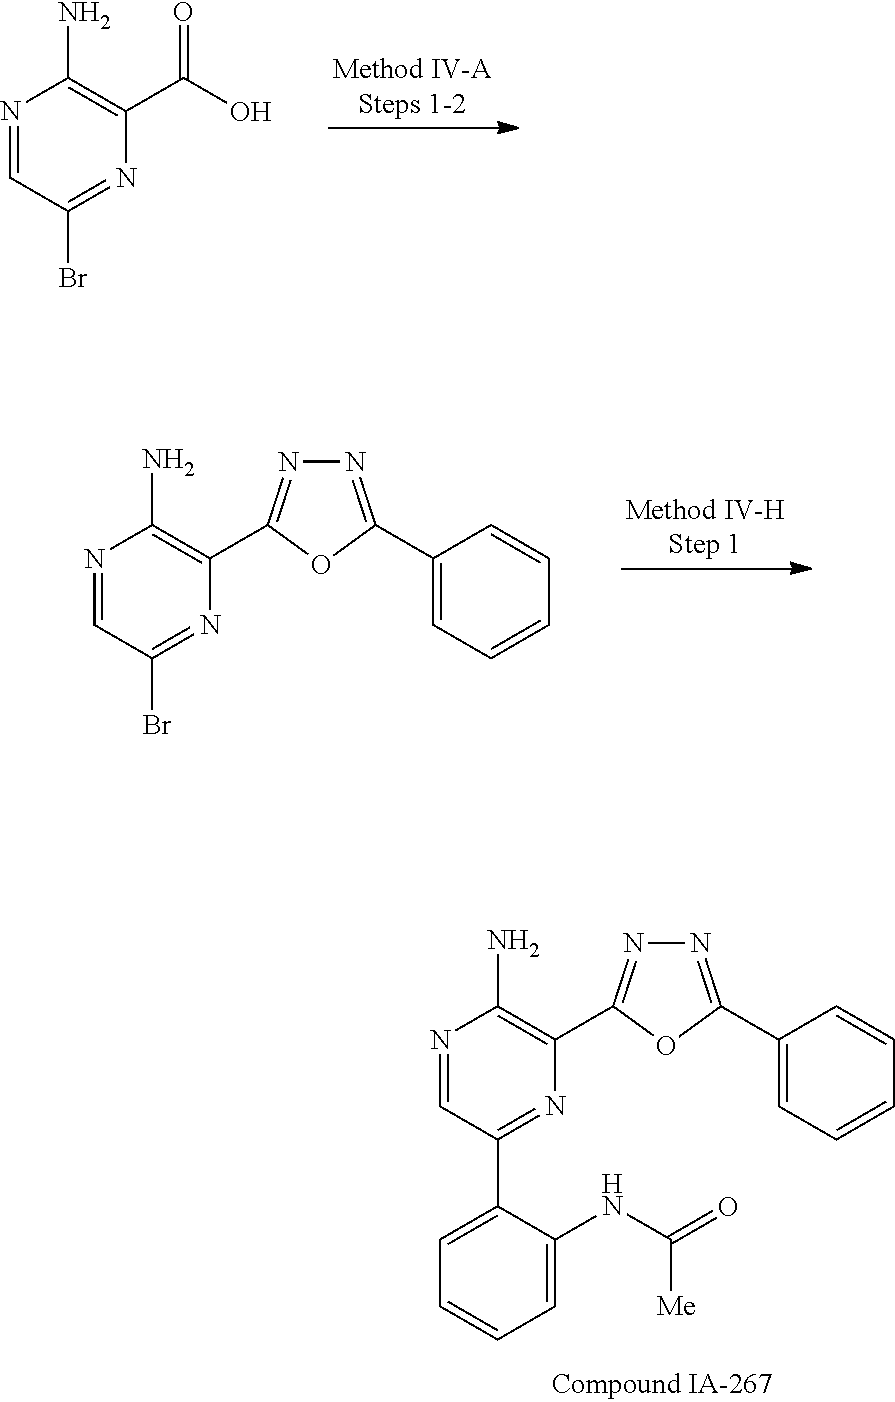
N1=CC(C2=CC=CC=C2NC([Me])=O)=NC(C2=NN=C(C3=CC=CC=C3)O2)=C1N.N1=CC(Br)=NC(C(O)=O)=C1N.N1=CC(Br)=NC(C2=NN=C(C3=CC=CC=C3)O2)=C1N
